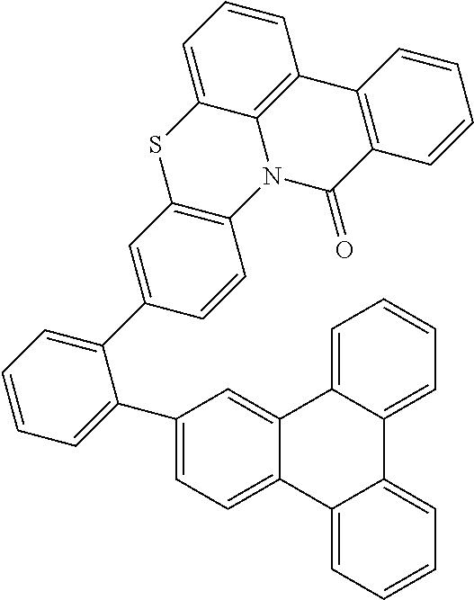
C1(C2=CC=C3C(=C2)C2=CC=CC=C2C2=CC=CC=C32)=CC=CC=C1C1=CC2=C(C=C1)N1C(=O)C3=C(C4=C1C(=CC=C4)S2)C=CC=C3
